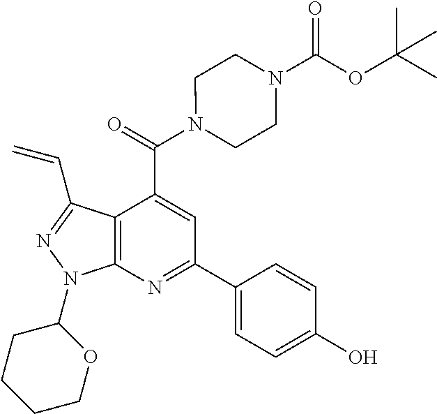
C1(C2=NC3=C(C(C(=O)N4CCN(C(OC(C)(C)C)=O)CC4)=C2)C(C=C)=NN3C2CCCCO2)=CC=C(O)C=C1
